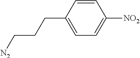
C1=CC(CCC[N2])=CC=C1[NO2]
